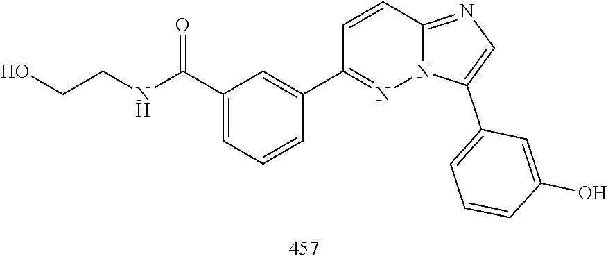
C1(C2=CC(C(NCCO)=O)=CC=C2)=NN2C(=NC=C2C2=CC=CC(O)=C2)C=C1
